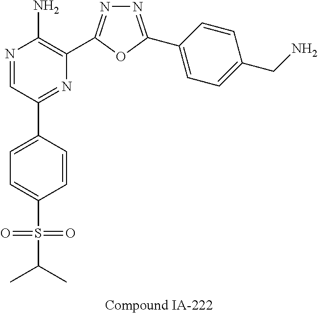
N1=CC(C2=CC=C(S(=O)(=O)C(C)C)C=C2)=NC(C2=NN=C(C3=CC=C(CN)C=C3)O2)=C1N
